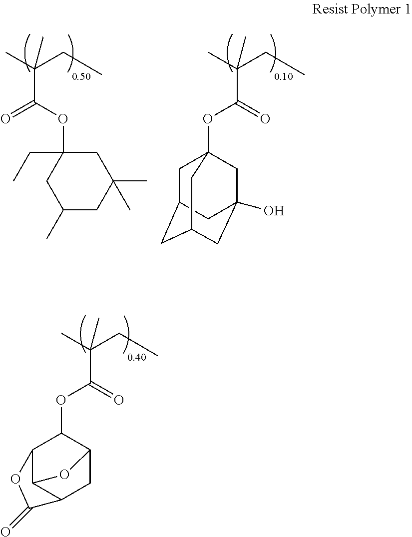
O=C(OC1C2C3C(CC1O3)C(=O)O2)C(C)(CC)C.C1(C)CC(C)(C)CC(CC)(OC(=O)C(C)(CC)C)C1.O=C(OC12CC3CC(CC(O)(C1)C3)C2)C(C)(CC)C
